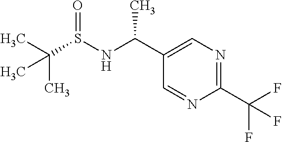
C1(C(F)(F)F)=NC=C(C(NS(C(C)(C)C)=O)C)C=N1
